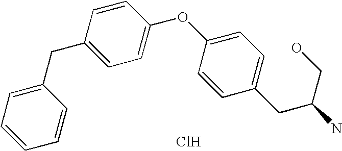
C1=CC(CC2=CC=CC=C2)=CC=C1OC1=CC=C(CC(CO)N)C=C1.Cl
